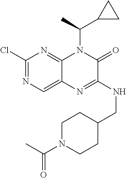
C1(Cl)=NC=C2C(=N1)N(C(C1CC1)C)C(=O)C(NCC1CCN(C(C)=O)CC1)=N2
